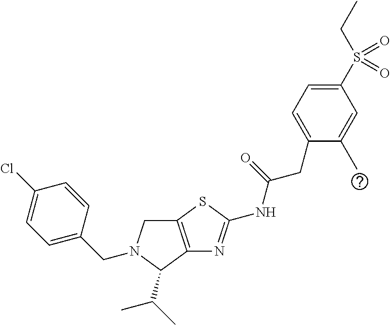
C1C2=C(C(C(C)C)N1CC1=CC=C(Cl)C=C1)N=C(NC(CC1=CC=C(S(CC)(=O)=O)C=C1C)=O)S2
